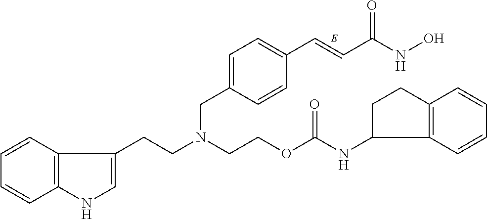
C1=C(CN(CCC2=CNC3=C2C=CC=C3)CCOC(NC2C3=C(CC2)C=CC=C3)=O)C=CC(C=CC(NO)=O)=C1
